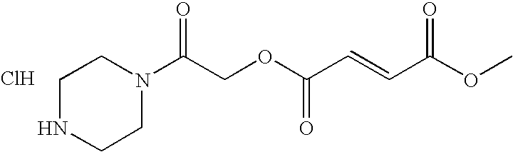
N1(C(COC(=O)C=CC(=O)OC)=O)CCNCC1.Cl
